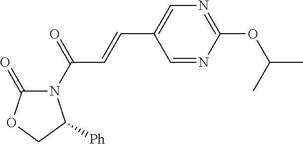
C1=NC(OC(C)C)=NC=C1C=CC(=O)N1C(=O)OCC1[Ph]
